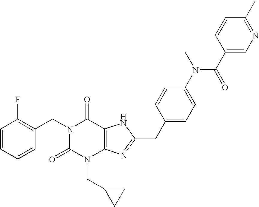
C1=CC=CC(CN2C(=O)N(CC3CC3)C3=C(C2=O)NC(CC2=CC=C(N(C(C4=CN=C(C)C=C4)=O)C)C=C2)=N3)=C1F
